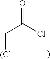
C(C(Cl)=O)[(Cl]
